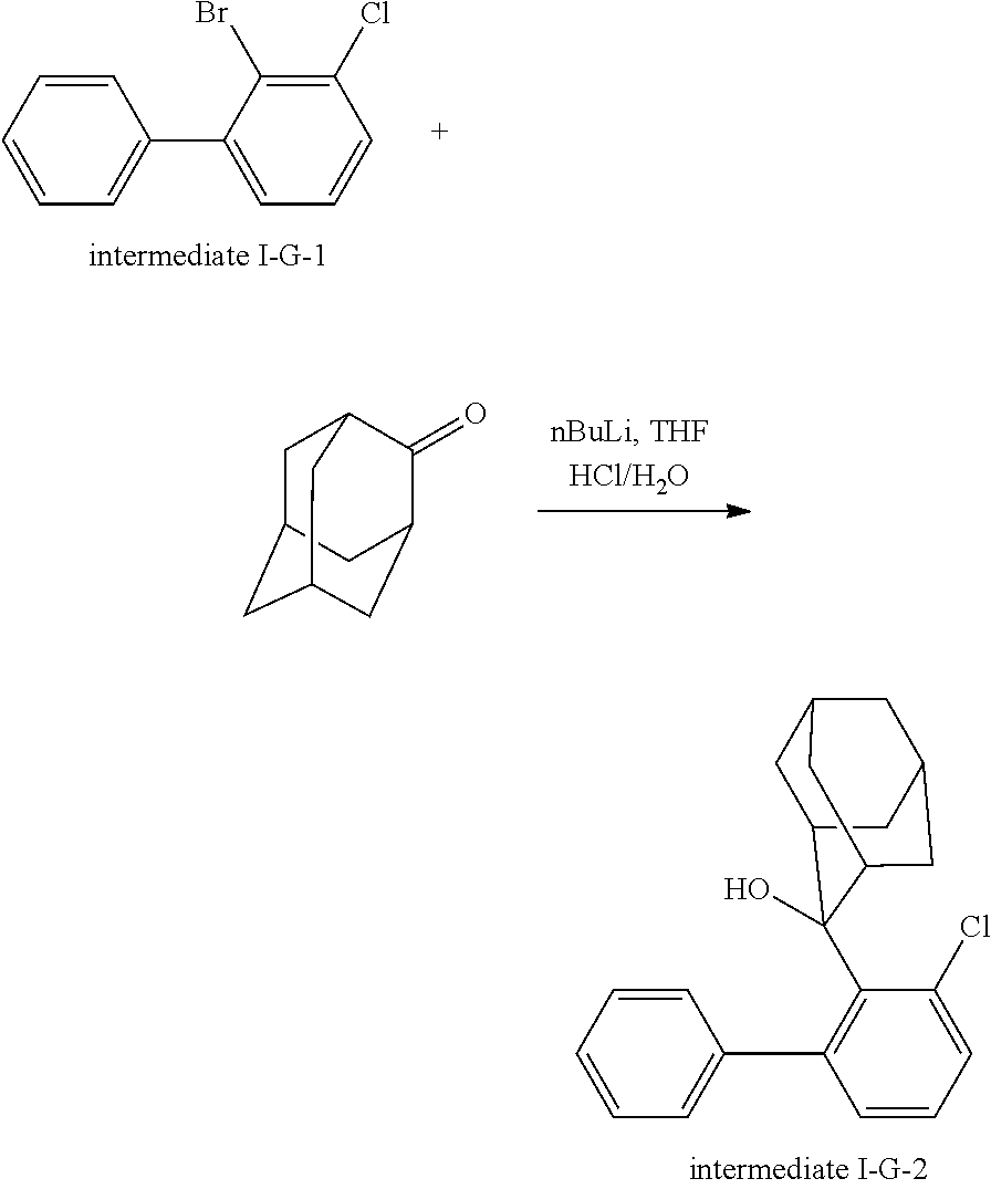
C1=CC=C(C2=CC=CC(Cl)=C2Br)C=C1.C1C2CC3CC(C(=O)C1C3)C2.C1=CC=C(C2=C(C3(O)C4CC5CC(CC3C5)C4)C(Cl)=CC=C2)C=C1
